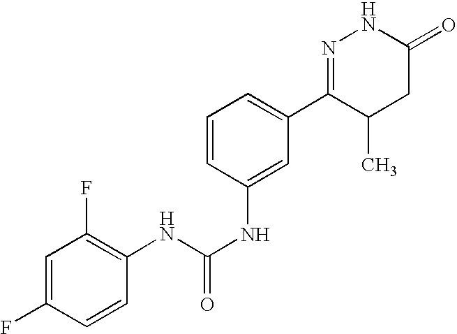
C1=C(F)C=CC(NC(NC2=CC(C3=NNC(=O)CC3C)=CC=C2)=O)=C1F
